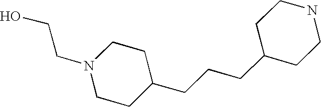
N1(CCO)CCC(CCCC2CCNCC2)CC1
